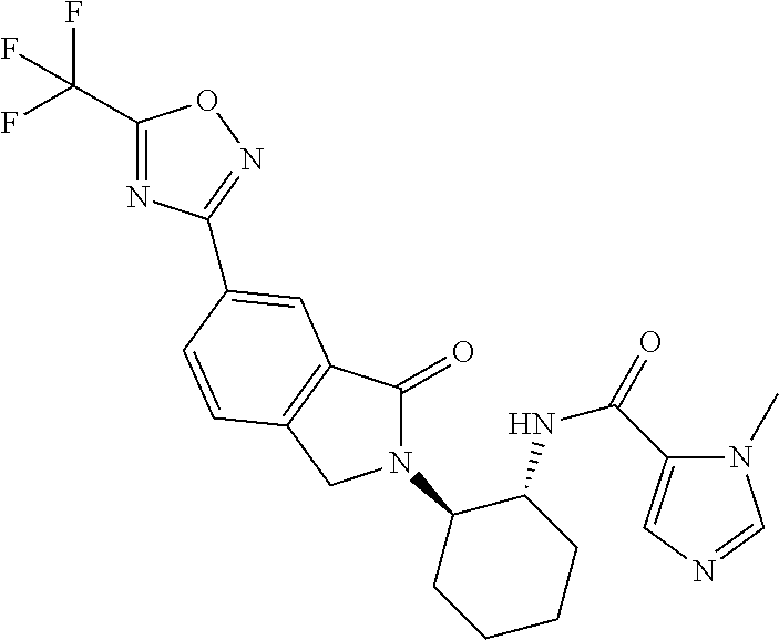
C1(C(F)(F)F)=NC(C2=CC3=C(CN(C4CCCCC4NC(=O)C4=CN=CN4C)C3=O)C=C2)=NO1
